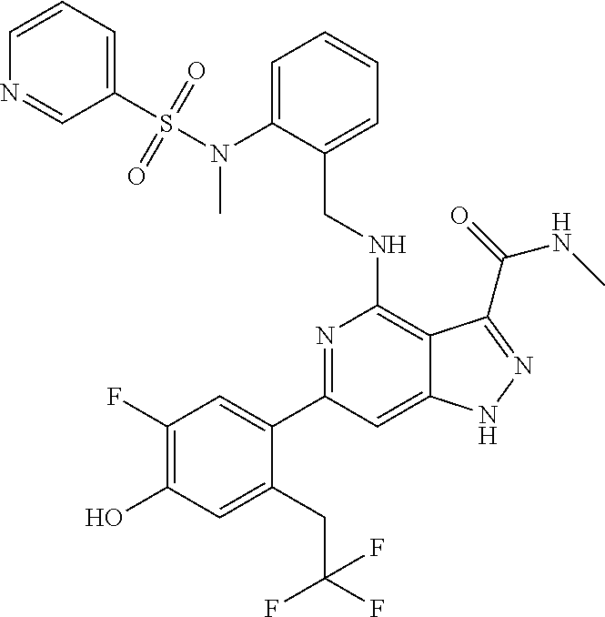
C1(C2=CC(F)=C(O)C=C2CC(F)(F)F)=NC(NCC2=CC=CC=C2N(C)S(=O)(C2=CC=CN=C2)=O)=C2C(=C1)NN=C2C(NC)=O
